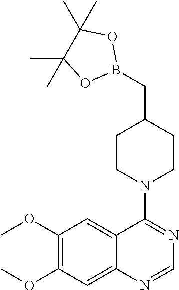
C1=NC2=CC(OC)=C(OC)C=C2C(N2CCC(CB3OC(C)(C)C(C)(C)O3)CC2)=N1
